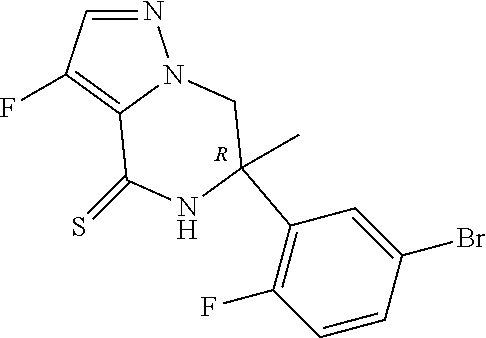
N1=CC(F)=C2N1CC(C)(C1=C(F)C=CC(Br)=C1)NC2=S.[R]
